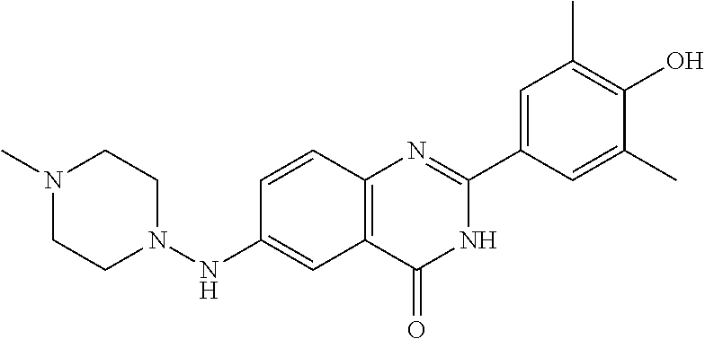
C12=C(C=CC(NN3CCN(C)CC3)=C1)N=C(C1=CC(C)=C(O)C(C)=C1)NC2=O
